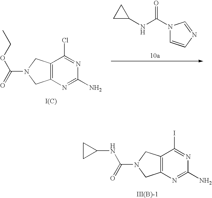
C12=C(N=C(N)N=C1Cl)CN(C(=O)OCC)C2.[I(C)].N1(C(NC2CC2)=O)C=CN=C1.C12=C(N=C(N)N=C1I)CN(C(=O)NC1CC1)C2.[III(B)-1]
